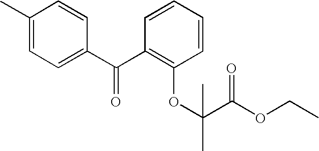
C1(C)=CC=C(C(C2=C(OC(C(OCC)=O)(C)C)C=CC=C2)=O)C=C1
